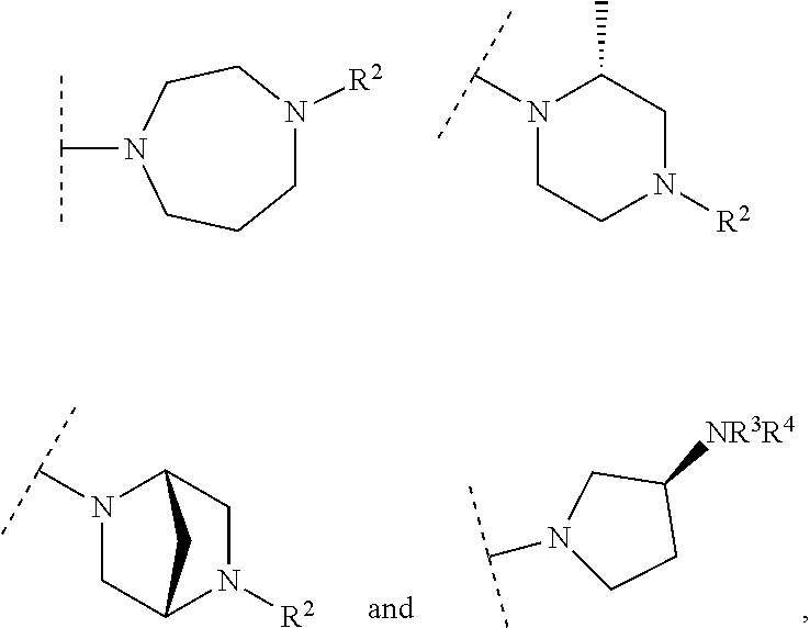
C1N([R2])CCN(C(C)C)CC1.N1(C(C)C)CCN([R2])CC1C.N1(C(C)C)CC2N([R2])CC1C2.[NR3R4]C1CN(C(C)C)CC1
